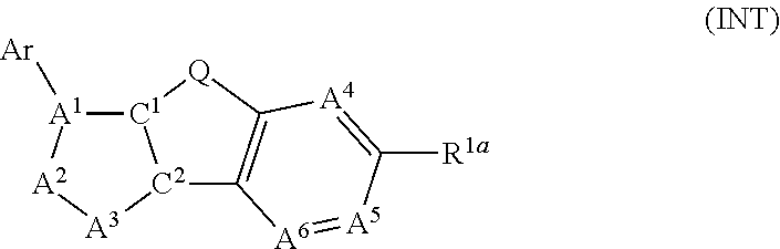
[C2]12C3=C([Q][C1]1[A1]([Ar])[A2][A3]2)[A4]=C([R1a])[A5]=[A6]3
